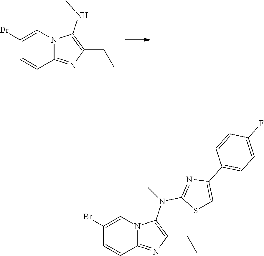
C1(CC)=C(NC)N2C=C(Br)C=CC2=N1.C1(CC)=C(N(C2=NC(C3=CC=C(F)C=C3)=CS2)C)N2C=C(Br)C=CC2=N1
